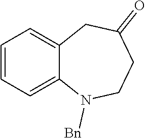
C1=CC=C2C(=C1)CC(=O)CCN2[Bn]
